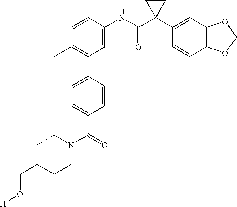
C1(NC(C2(C3=CC4=C(C=C3)OCO4)CC2)=O)=CC(C2=CC=C(C(N3CCC(CO[H])CC3)=O)C=C2)=C(C)C=C1
